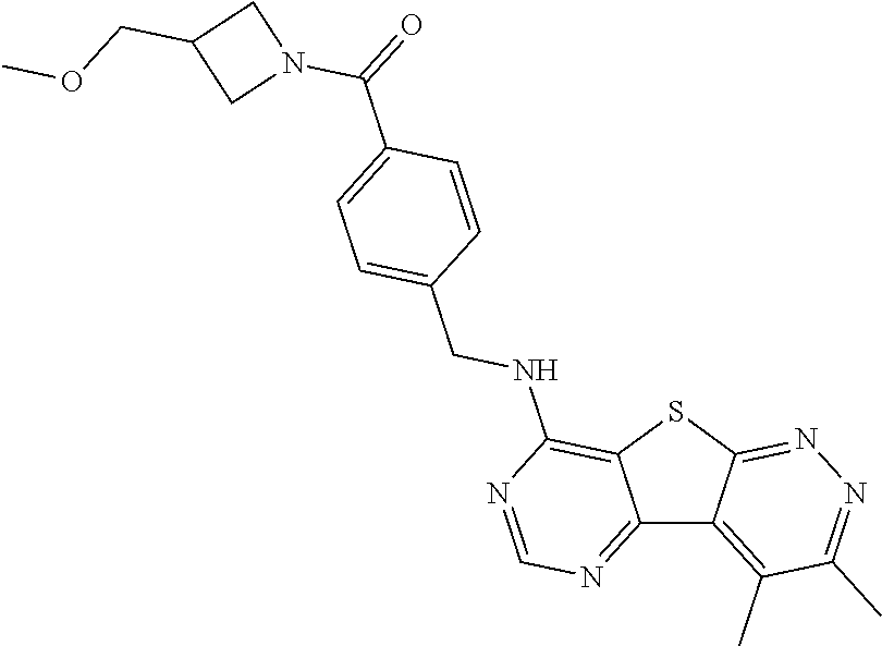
C12=NC=NC(NCC3=CC=C(C(=O)N4CC(COC)C4)C=C3)=C1SC1=NN=C(C)C(C)=C21
